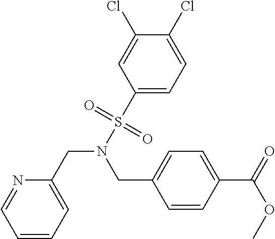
C1=CC=C(CN(S(=O)(=O)C2=CC=C(Cl)C(Cl)=C2)CC2=CC=C(C(=O)OC)C=C2)N=C1
